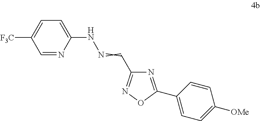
N1=C(C2=CC=C([OMe])C=C2)ON=C1C=NNC1=CC=C([F3C])C=N1
